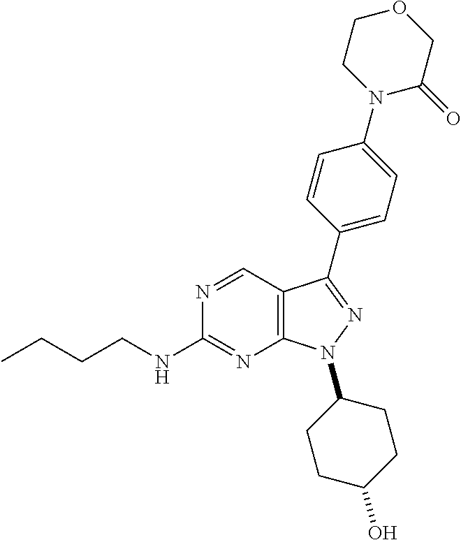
N1=CC2=C(N=C1NCCCC)N(C1CCC(O)CC1)N=C2C1=CC=C(N2C(=O)COCC2)C=C1
